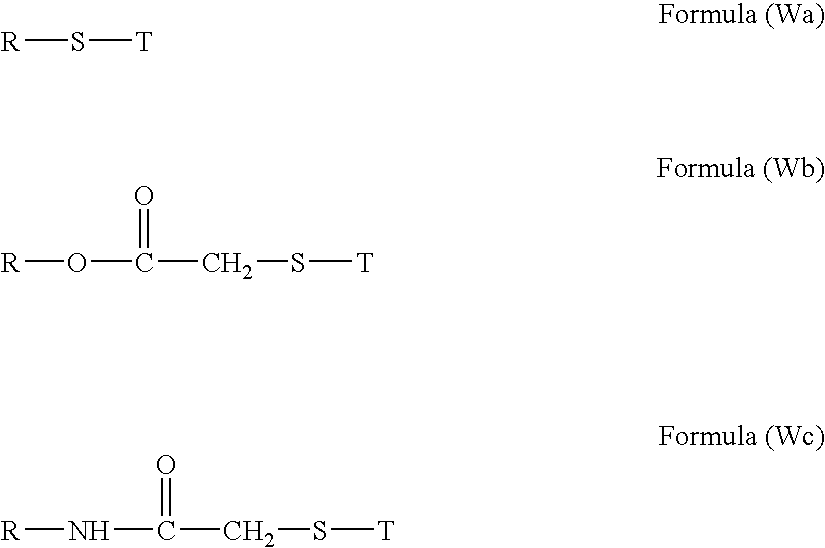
S([R])[T].[R]OC(=O)CS[T].N([R])C(=O)CS[T]
